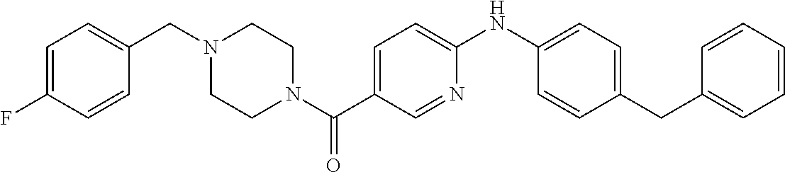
C1(F)=CC=C(CN2CCN(C(C3=CC=C(NC4=CC=C(CC5=CC=CC=C5)C=C4)N=C3)=O)CC2)C=C1
